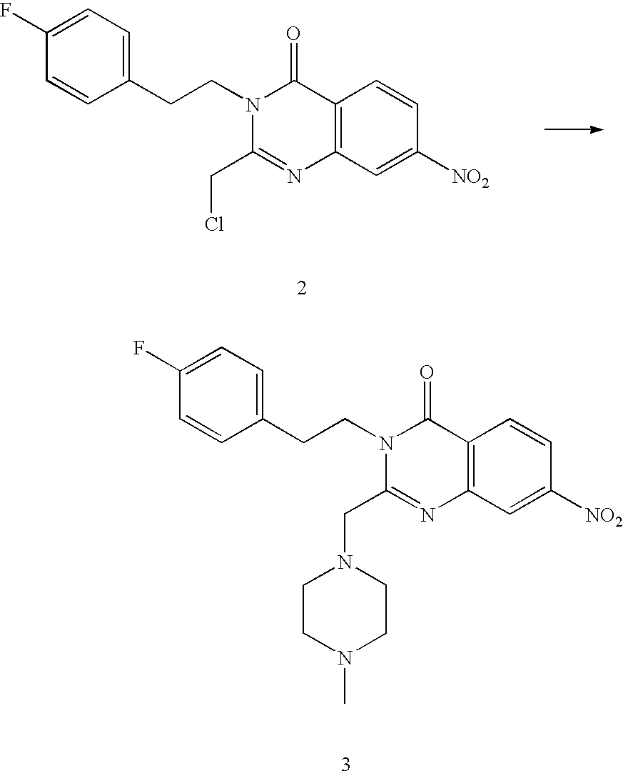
C1(F)=CC=C(CCN2C(CCl)=NC3=C(C2=O)C=CC([NO2])=C3)C=C1.C1(F)=CC=C(CCN2C(CN3CCN(C)CC3)=NC3=C(C2=O)C=CC([NO2])=C3)C=C1
